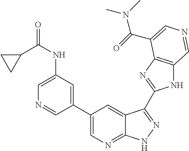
C1(NC(=O)C2CC2)=CN=CC(C2=CN=C3C(=C2)C(C2=NC4=C(N2)C=NC=C4C(=O)N(C)C)=NN3)=C1
